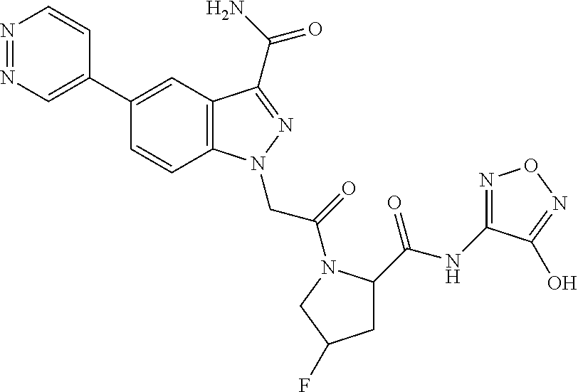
N1=NC=C(C2=CC3=C(C=C2)N(CC(=O)N2C(C(=O)NC4=NON=C4O)CC(F)C2)N=C3C(=O)N)C=C1
